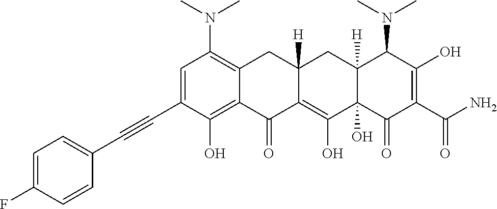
C1=C(C#CC2=CC=C(F)C=C2)C(O)=C2C(=C1N(C)C)CC1([H])C(=C(O)C3(O)C([H])(C1)C(N(C)C)C(O)=C(C(N)=O)C3=O)C2=O
